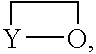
[Y]1OCC1
